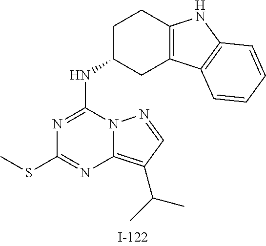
N1=C(NC2CC3=C(CC2)NC2=C3C=CC=C2)N2C(=C(C(C)C)C=N2)N=C1SC
